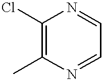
C1(Cl)=C(C)N=CC=N1
